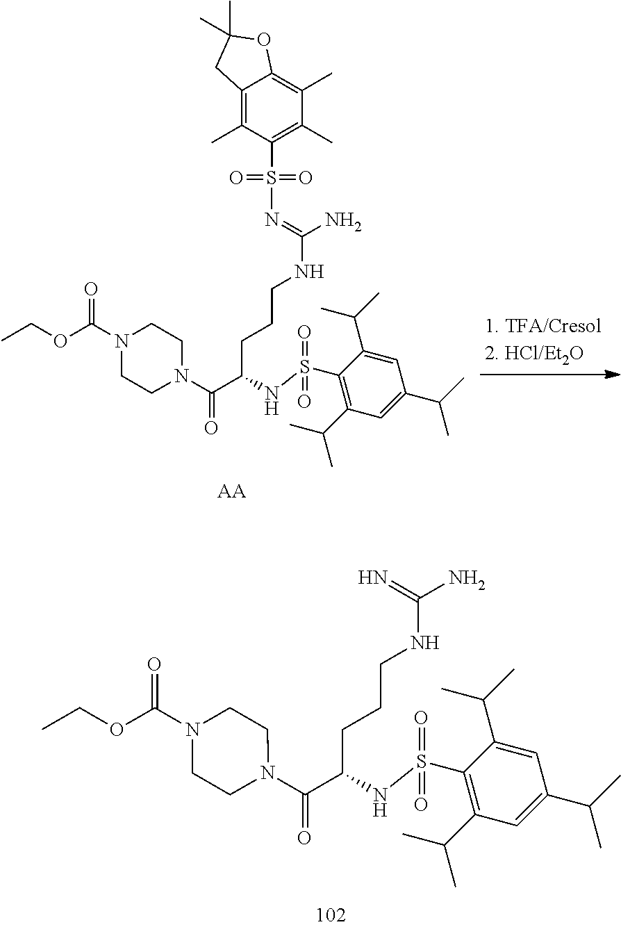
N=C(N)NCCCC(C(N1CCN(C(OCC)=O)CC1)=O)NS(C1=C(C(C)C)C=C(C(C)C)C=C1C(C)C)(=O)=O.C12=C(C)C(S(=O)(=O)N=C(N)NCCCC(C(N3CCN(C(OCC)=O)CC3)=O)NS(C3=C(C(C)C)C=C(C(C)C)C=C3C(C)C)(=O)=O)=C(C)C(C)=C1OC(C)(C)C2.[AA]
